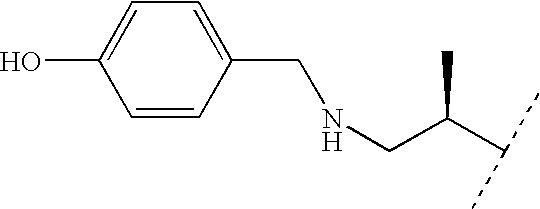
C1=CC(CNCC(C(C)C)C)=CC=C1O
